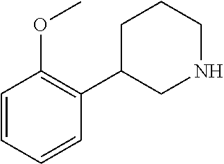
C1=CC=CC(C2CNCCC2)=C1OC
